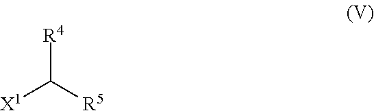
[X1]C([R5])[R4]
